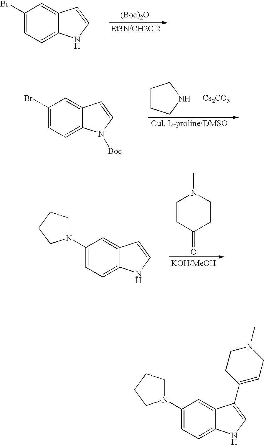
[(Boc)2O].C1(Br)=CC=C2C(=C1)C=CN2.C1CCNC1.[Cs2CO3].C1(Br)=CC=C2C(=C1)C=CN2[Boc].N1(C)CCC(=O)CC1.C1(N2CCCC2)=CC=C2C(=C1)C=CN2.C1(N2CCCC2)=CC=C2C(=C1)C(C1=CCN(C)CC1)=CN2
